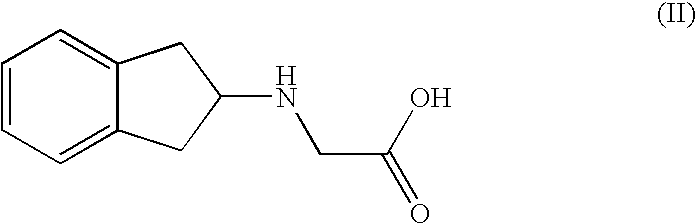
C1=CC=C2C(=C1)CC(NCC(O)=O)C2
